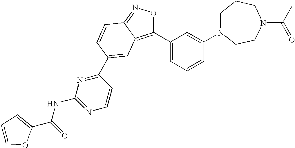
C1(C2=CC=CC(N3CCCN(C(C)=O)CC3)=C2)=C2C(=NO1)C=CC(C1=NC(NC(=O)C3=CC=CO3)=NC=C1)=C2
